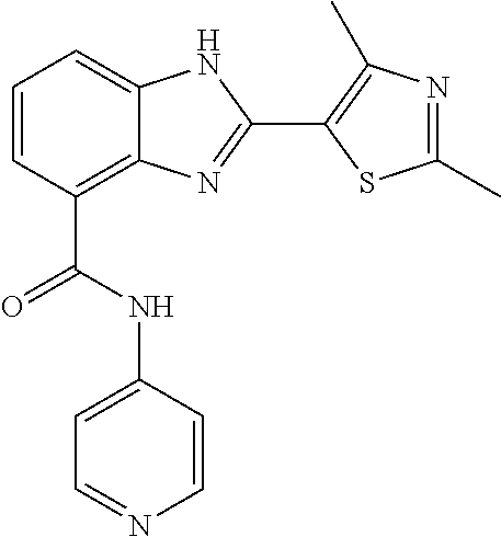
C1=CC(C(=O)NC2=CC=NC=C2)=C2C(=C1)NC(C1=C(C)N=C(C)S1)=N2
